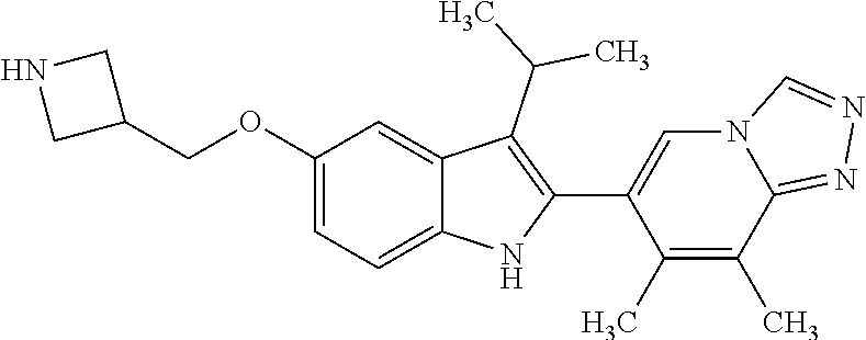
C(OC1=CC=C2C(=C1)C(C(C)C)=C(C1=CN3C(=NN=C3)C(C)=C1C)N2)C1CNC1
